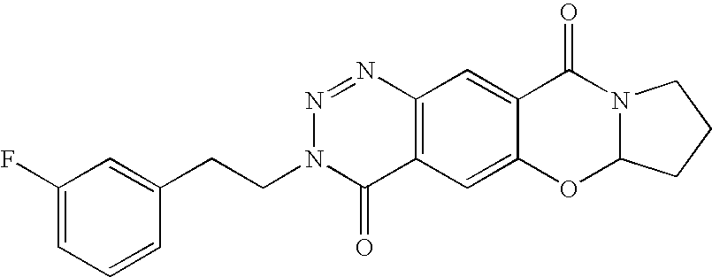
C12=C(C=C3C(=C1)C(=O)N1C(O3)CCC1)C(=O)N(CCC1=CC(F)=CC=C1)N=N2
